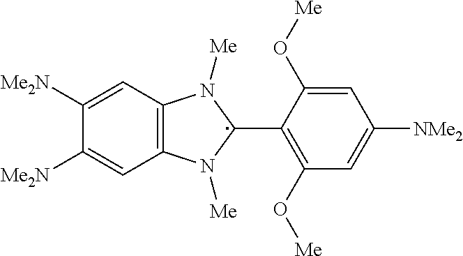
C1([Me2N])=CC2=C(C=C1[Me2N])N([Me])C(C1=C(O[Me])C=C([NMe2])C=C1O[Me])N2[Me]
